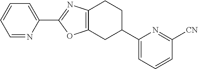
C1=NC(C2=NC3=C(O2)CC(C2=CC=CC([CN])=N2)CC3)=CC=C1
